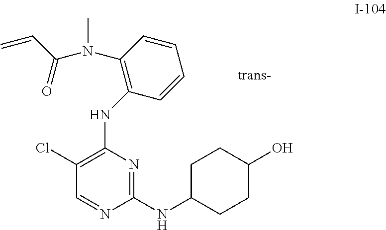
C1(Cl)=C(NC2=C(N(C)C(C=C)=O)C=CC=C2)N=C(NC2CCC(O)CC2)N=C1
